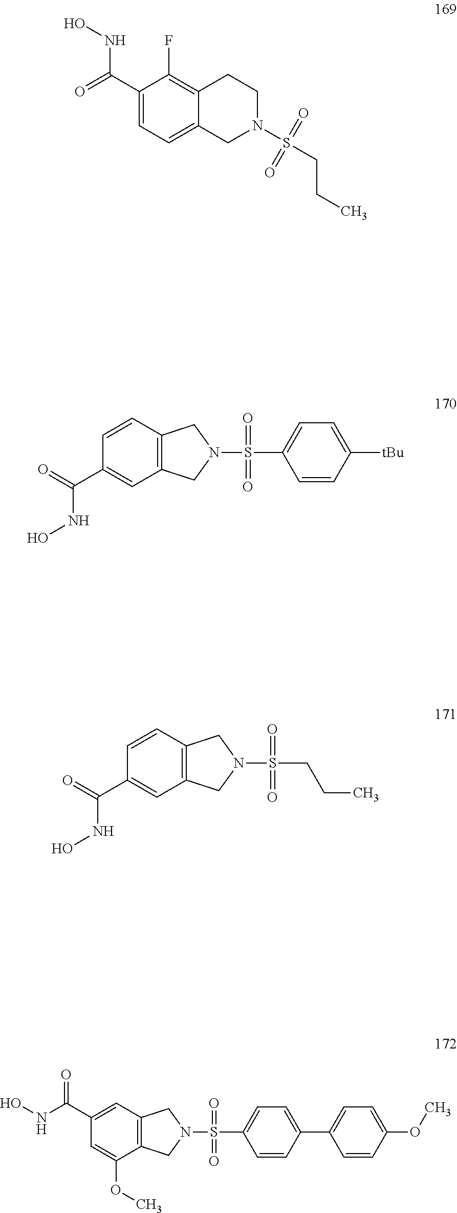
C1(C(=O)NO)=CC=C2C(=C1F)CCN(S(CCC)(=O)=O)C2.C1=CC2=C(C=C1C(=O)NO)CN(S(C1=CC=C([tBu])C=C1)(=O)=O)C2.C1=CC2=C(C=C1C(=O)NO)CN(S(CCC)(=O)=O)C2.C1(C(NO)=O)=CC2=C(C(OC)=C1)CN(S(C1=CC=C(C3=CC=C(OC)C=C3)C=C1)(=O)=O)C2
